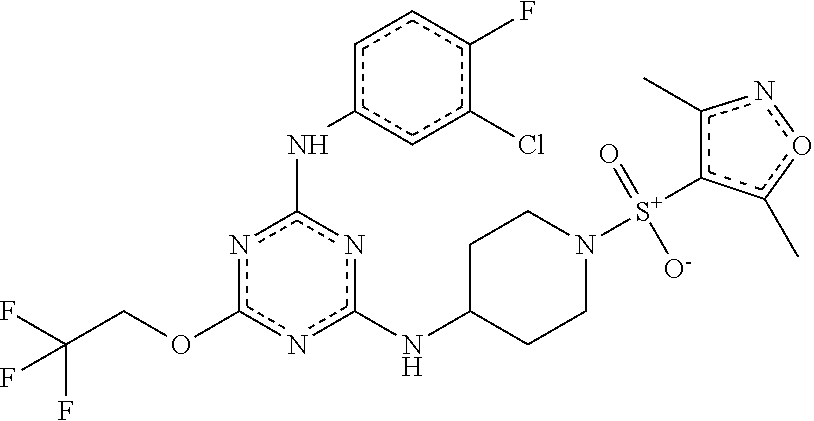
n1c(NC2CCN([S+](=O)([O-])c3c(C)noc3C)CC2)nc(Nc2cc(Cl)c(F)cc2)nc1OCC(F)(F)F
